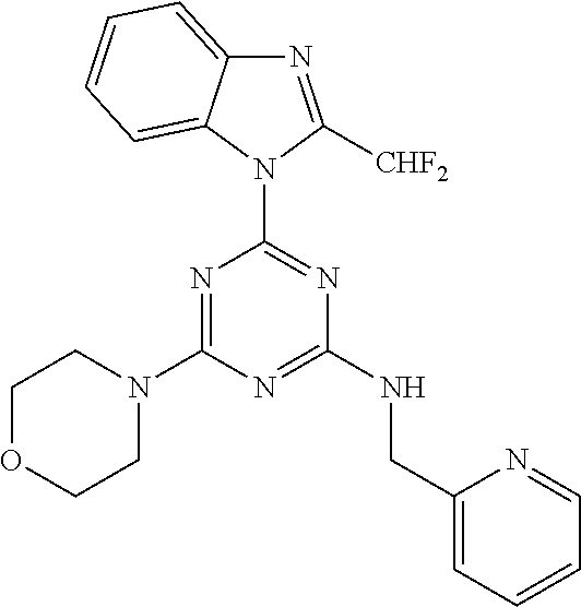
N1(C2=NC(NCC3=CC=CC=N3)=NC(N3CCOCC3)=N2)C([CHF2])=NC2=CC=CC=C12
